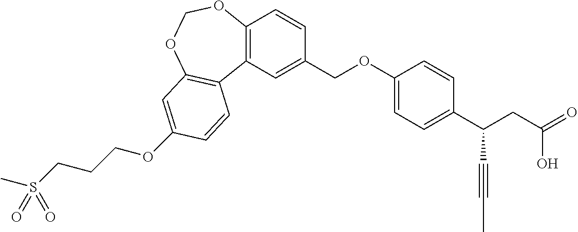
O(C1=CC2=C(C3=C(C=CC(COC4=CC=C(C(CC(=O)O)C#CC)C=C4)=C3)OCO2)C=C1)CCCS(C)(=O)=O
